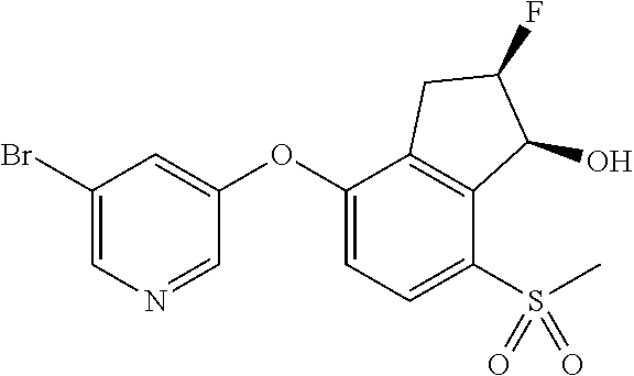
C1(Br)=CN=CC(OC2=CC=C(S(C)(=O)=O)C3=C2CC(F)C3O)=C1
